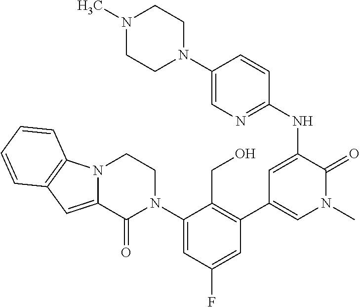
C1(NC2=CC(C3=C(CO)C(N4CCN5C(=CC6=C5C=CC=C6)C4=O)=CC(F)=C3)=CN(C)C2=O)=NC=C(N2CCN(C)CC2)C=C1
